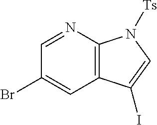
C12=C(N=CC(Br)=C1)N([Ts])C=C2I
